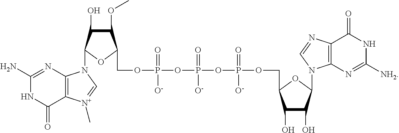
C1(N)=NC2=C(C(=O)N1)[N+](C)=CN2C1C(O)C(OC)C(COP(=O)([O-])OP(OP(OCC2C(O)C(O)C(N3C4=C(C(=O)NC([NH2])=N4)N=C3)O2)(=O)[O-])(=O)[O-])O1
